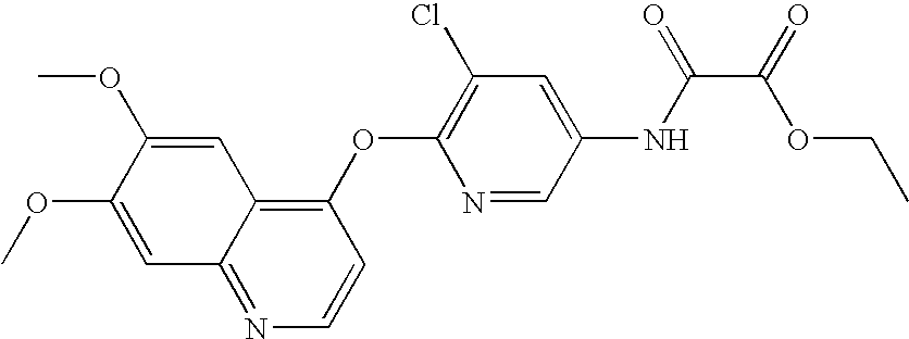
C1=C(OC)C(OC)=CC2=NC=CC(OC3=C(Cl)C=C(NC(=O)C(=O)OCC)C=N3)=C12
